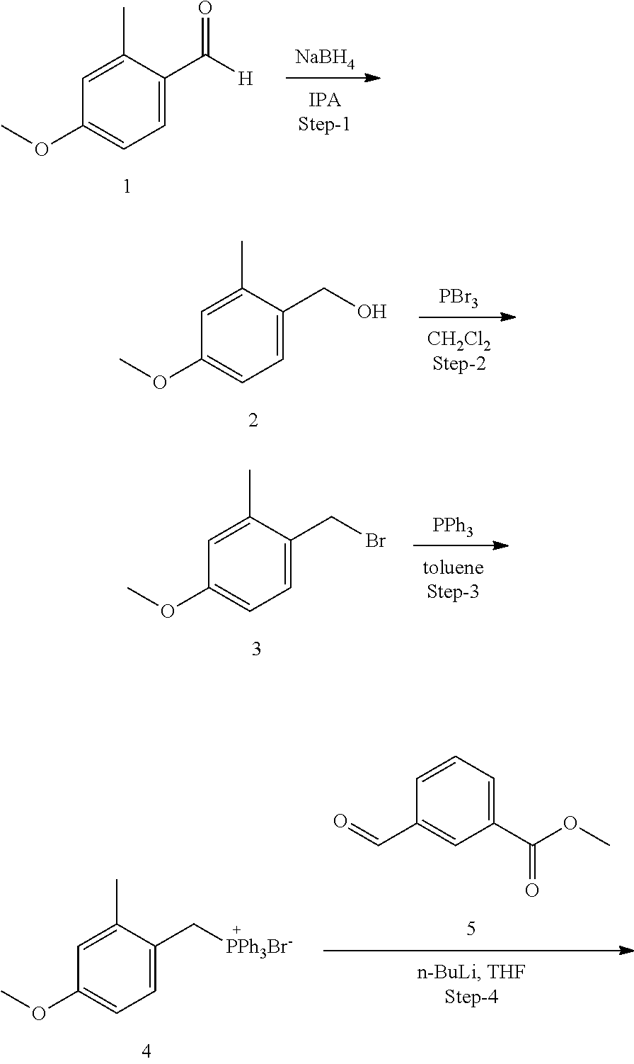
[PPh3].C1(CBr)=CC=C(OC)C=C1C.[PBr3].C1(CO)=CC=C(OC)C=C1C.[NaBH4].C1(C([H])=O)=CC=C(OC)C=C1C.O=CC1=CC(C(OC)=O)=CC=C1.C1(C[PPh3Br-])=CC=C(OC)C=C1C
